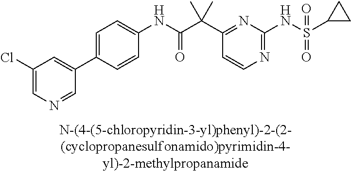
N1=C(NS(=O)(=O)C2CC2)N=C(C(C(NC2=CC=C(C3=CC(Cl)=CN=C3)C=C2)=O)(C)C)C=C1
